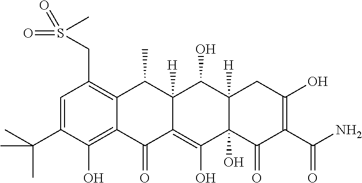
C1=C(C(C)(C)C)C(O)=C2C(=C1CS(C)(=O)=O)C(C)C1([H])C(=C(O)C3(O)C([H])(C1O)CC(O)=C(C(N)=O)C3=O)C2=O
